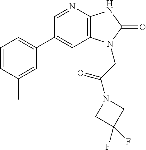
C12=C(N=CC(C3=CC=CC(C)=C3)=C1)NC(=O)N2CC(N1CC(F)(F)C1)=O
